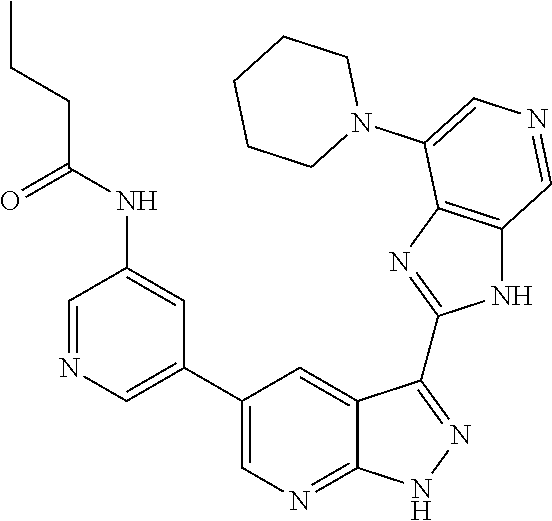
C1=NC=C(C2=CN=C3C(=C2)C(C2=NC4=C(N2)C=NC=C4N2CCCCC2)=NN3)C=C1NC(=O)CCC
